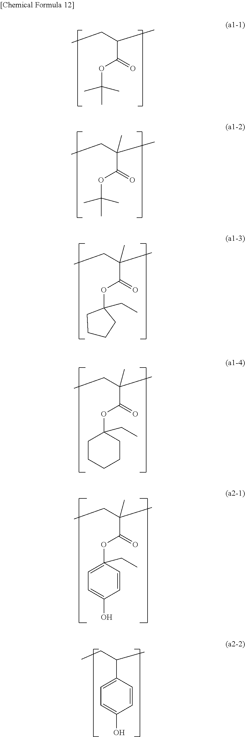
CCC(C)C(OC(C)(C)C)=O.CCC(C)(C(OC(C)(C)C)=O)C.CCC(C)(C(OC1(CC)CCCC1)=O)C.CCC(C)(C(OC1(CC)CCCCC1)=O)C.CCC(C)(C(OC1(CC)=CC=C(O)C=C1)=O)C.CCC(C)C1=CC=C(O)C=C1
